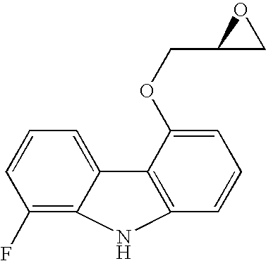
C1(F)=C2C(=CC=C1)C1=C(C=CC=C1OCC1CO1)N2
